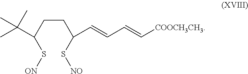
C(CC(S[ON])C(C)(C)C)C(S[NO])C=CC=C[COOCH3CH3]
